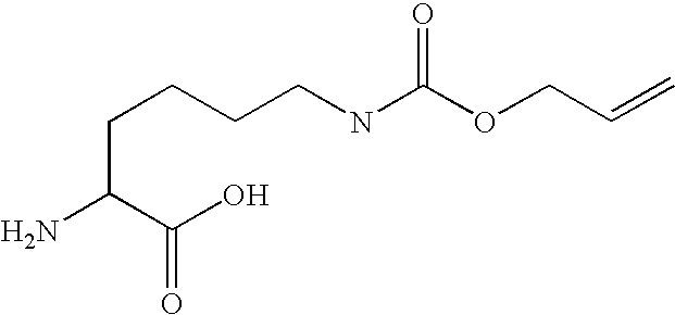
NC(C(O)=O)CCCCNC(OCC=C)=O
